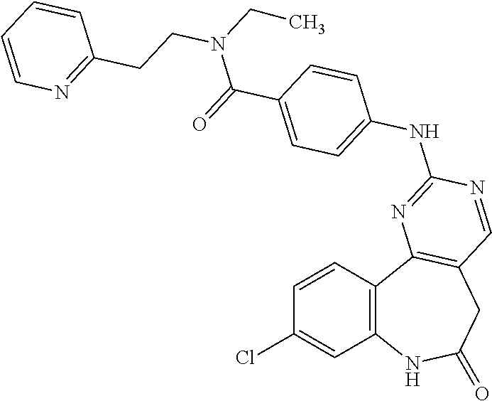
C1=CC2=C(C=C1Cl)NC(=O)CC1=C2N=C(NC2=CC=C(C(=O)N(CC)CCC3=NC=CC=C3)C=C2)N=C1
